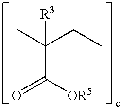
O=C([OR5])C(C)(CC)[R3]
